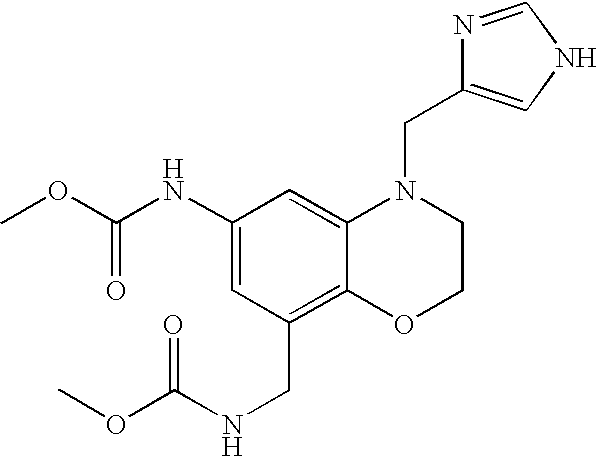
C1(NC(OC)=O)=CC(CNC(OC)=O)=C2C(=C1)N(CC1=CNC=N1)CCO2
